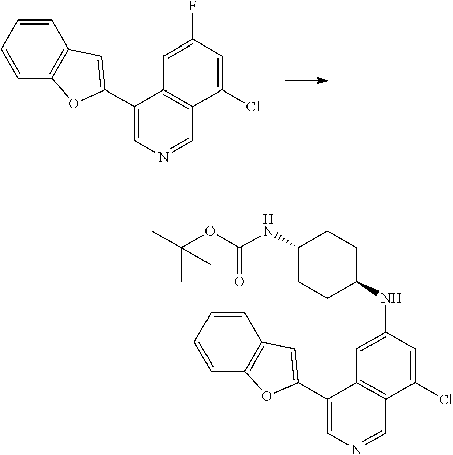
C1=CC=CC2=C1C=C(C1=CN=CC3=C1C=C(F)C=C3Cl)O2.C1=CC=CC2=C1C=C(C1=CN=CC3=C1C=C(NC1CCC(NC(=O)OC(C)(C)C)CC1)C=C3Cl)O2
